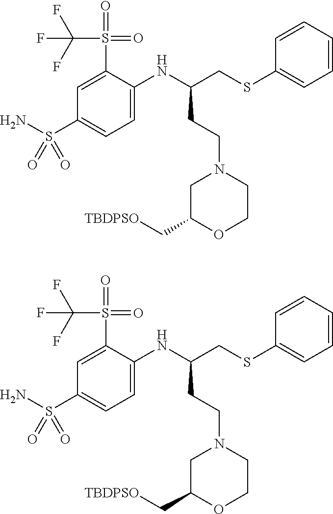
NS(C1=CC=C(NC(CSC2=CC=CC=C2)CCN2CC(C[TBDPSO])OCC2)C(S(C(F)(F)F)(=O)=O)=C1)(=O)=O.NS(C1=CC=C(NC(CSC2=CC=CC=C2)CCN2CC(C[TBDPSO])OCC2)C(S(C(F)(F)F)(=O)=O)=C1)(=O)=O
